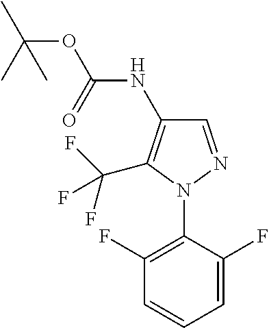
C1=NN(C2=C(F)C=CC=C2F)C(C(F)(F)F)=C1NC(=O)OC(C)(C)C
